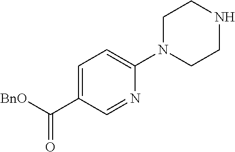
C1=C(C(=O)[BnO])C=NC(N2CCNCC2)=C1
